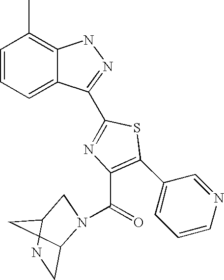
C1=CC=C2C(=C1C)NN=C2C1=NC(C(=O)N2C3CNC(C2)C3)=C(C2=CC=CN=C2)S1
